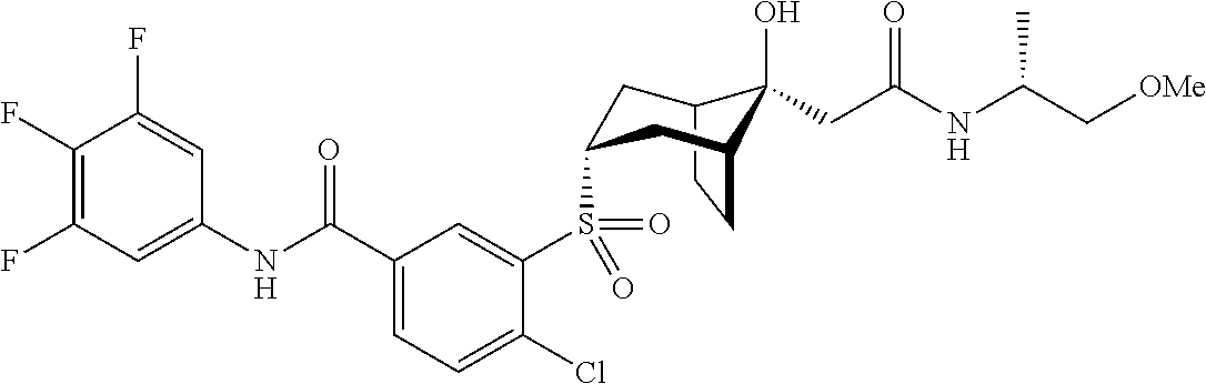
C1(F)=C(F)C=C(NC(C2=CC=C(Cl)C(S(=O)(=O)C3CC4C(O)(CC(NC(C[OMe])C)=O)C(CC4)C3)=C2)=O)C=C1F
